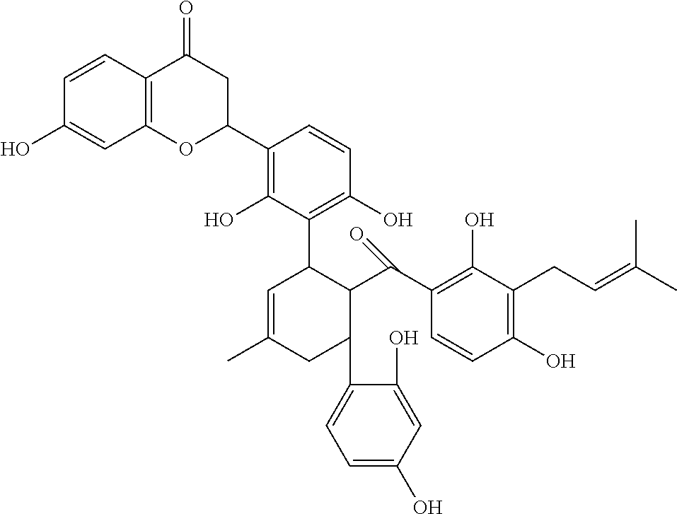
C1=C(O)C=C(O)C(C2C(C(C3=C(O)C(CC=C(C)C)=C(O)C=C3)=O)C(C3=C(O)C=CC(C4CC(=O)C5=C(O4)C=C(O)C=C5)=C3O)C=C(C)C2)=C1
